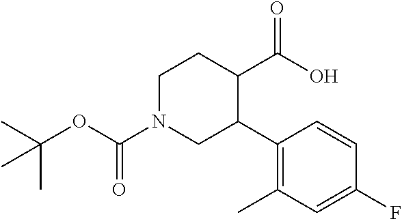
CC(OC(N1CC(C2=C(C)C=C(F)C=C2)C(C(O)=O)CC1)=O)(C)C
